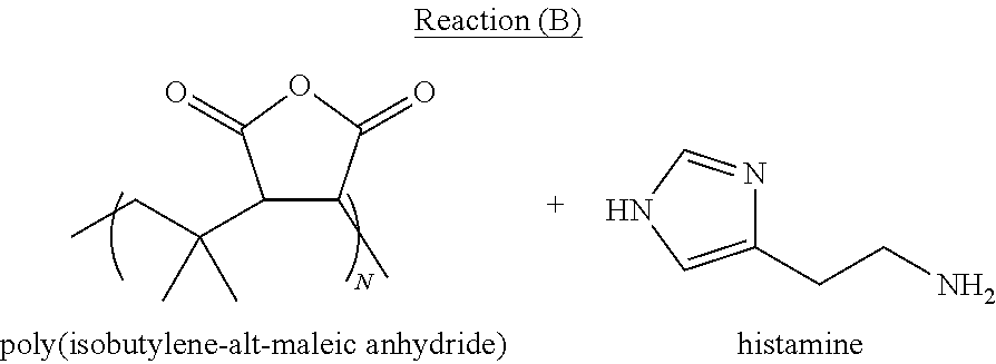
C1(C)C(=O)OC(=O)C1C(C)(CC)C.C1(CCN)=CNC=N1
